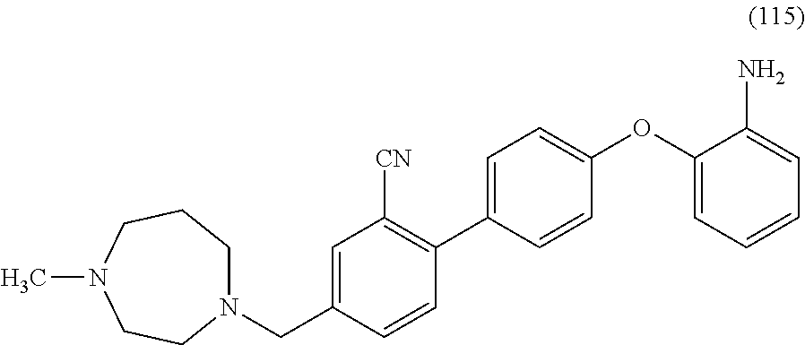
CN1CCN(CC2=CC([CN])=C(C3=CC=C(OC4=CC=CC=C4N)C=C3)C=C2)CCC1
